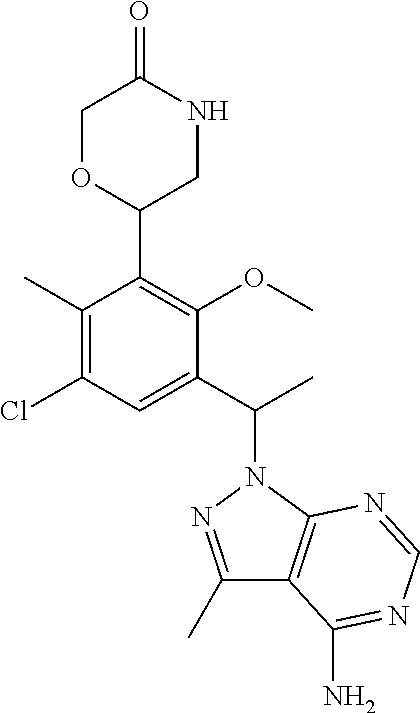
C1(C)=C(Cl)C=C(C(C)N2N=C(C)C3=C2N=CN=C3N)C(OC)=C1C1CNC(=O)CO1
